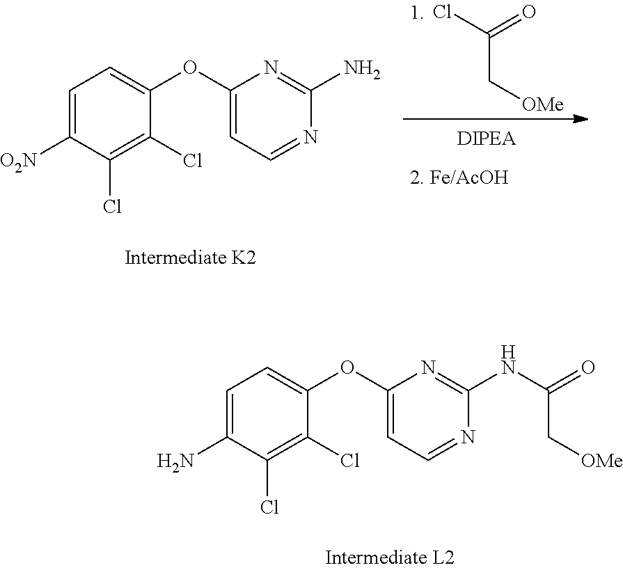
C1=C(N)C(Cl)=C(Cl)C(OC2=CC=NC(NC(=O)C[OMe])=N2)=C1.C1=C([O2N])C(Cl)=C(Cl)C(OC2=CC=NC(N)=N2)=C1.ClC(=O)C[OMe]
